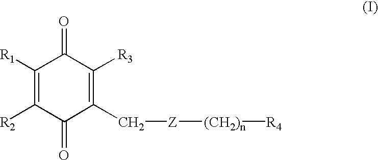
C1([R1])=C([R2])C(=O)C(C[Z][(CH2)n][R4])=C([R3])C1=O
